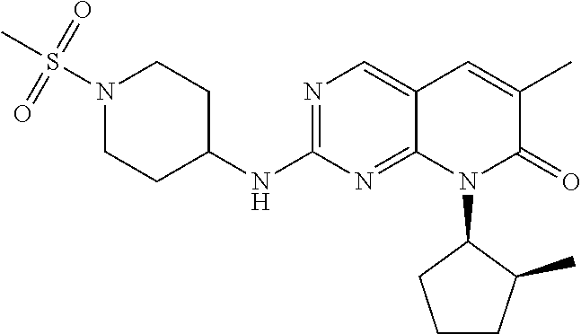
N1(S(C)(=O)=O)CCC(NC2=NC=C3C(=N2)N(C2CCCC2C)C(=O)C(C)=C3)CC1
